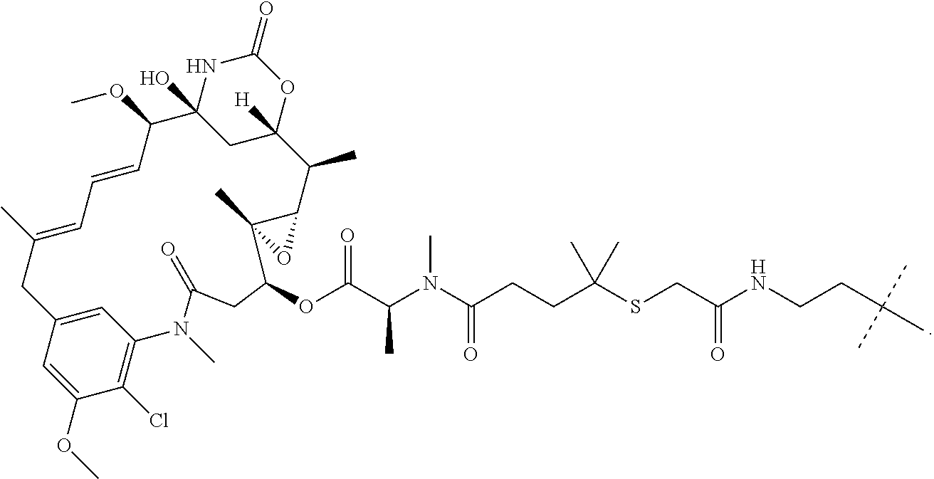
O1C(=O)NC2(O)CC1([H])C(C)C1C(C)(O1)C(OC(C(N(C(CCC(SCC(NCCC(C)(C)C)=O)(C)C)=O)C)C)=O)CC(=O)N(C)C1=C(Cl)C(OC)=CC(=C1)CC(C)=CC=CC2OC
